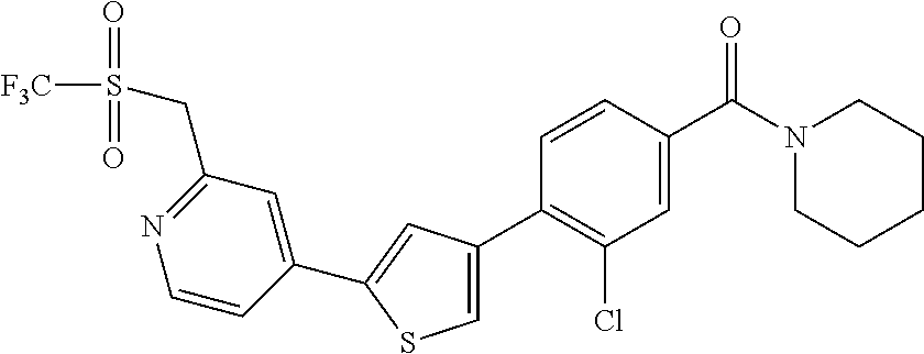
C1(C2=CC(C3=C(Cl)C=C(C(N4CCCCC4)=O)C=C3)=CS2)=CC(CS(=O)(=O)[F3C])=NC=C1
